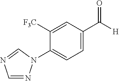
C1=NN(C2=CC=C(C([H])=O)C=C2[F3C])C=N1
